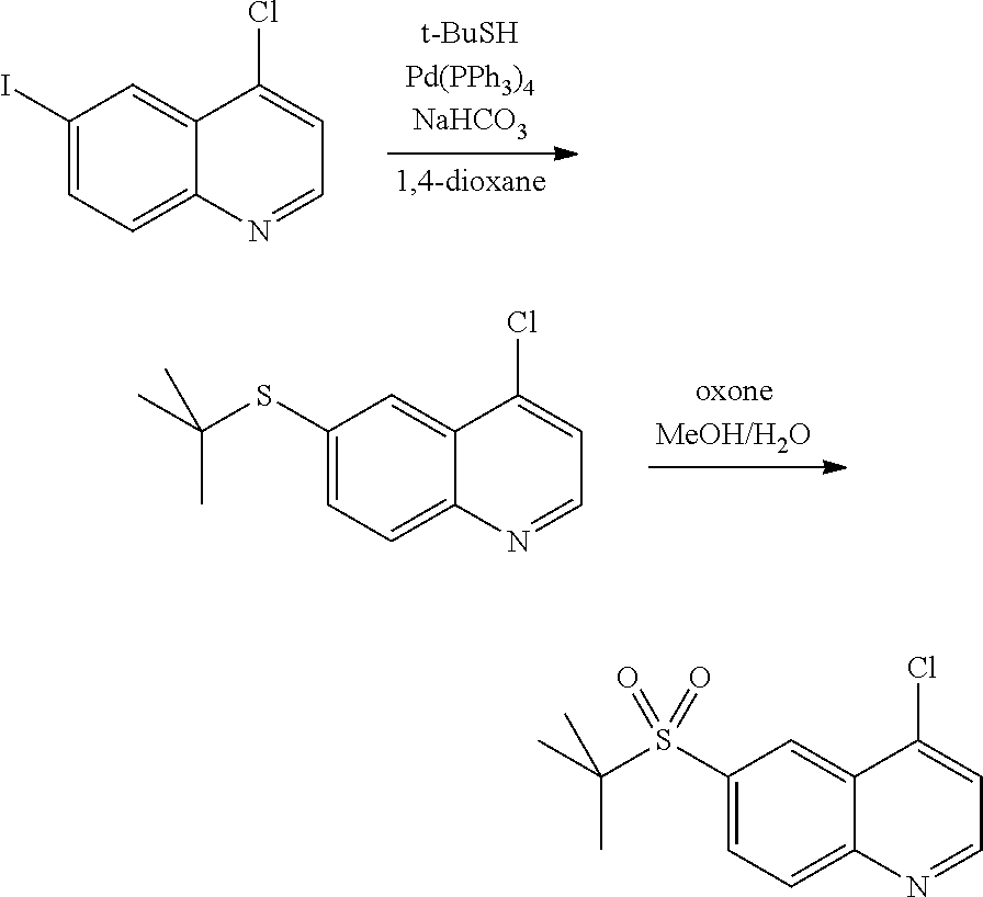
C1(I)=CC=C2C(=C1)C(Cl)=CC=N2.C1(SC(C)(C)C)=CC=C2C(=C1)C(Cl)=CC=N2.C1(S(C(C)(C)C)(=O)=O)=CC=C2C(=C1)C(Cl)=CC=N2
